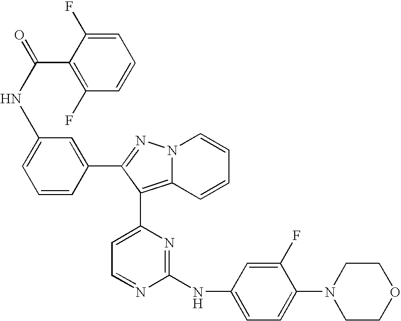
N(C1=CC=CC(C2=NN3C(=C2C2=CC=NC(NC4=CC=C(N5CCOCC5)C(F)=C4)=N2)C=CC=C3)=C1)C(=O)C1=C(F)C=CC=C1F
